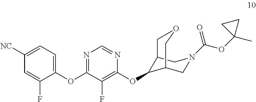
C1([NC])=CC=C(OC2=NC=NC(OC3C4CN(C(OC5(C)CC5)=O)CC3COC4)=C2F)C(F)=C1
